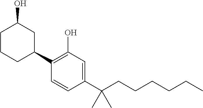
C1=CC(C(CCCCCC)(C)C)=CC(O)=C1C1CC(O)CCC1
